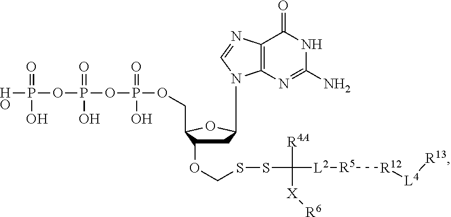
C1C(OCSSC([R4A])([L2][R5][R12][L4][R13])[X][R6])C(COP(OP(=O)(OP(O)(O)=O)O)(=O)O)OC1N1C2=C(C(=O)NC(N)=N2)N=C1
